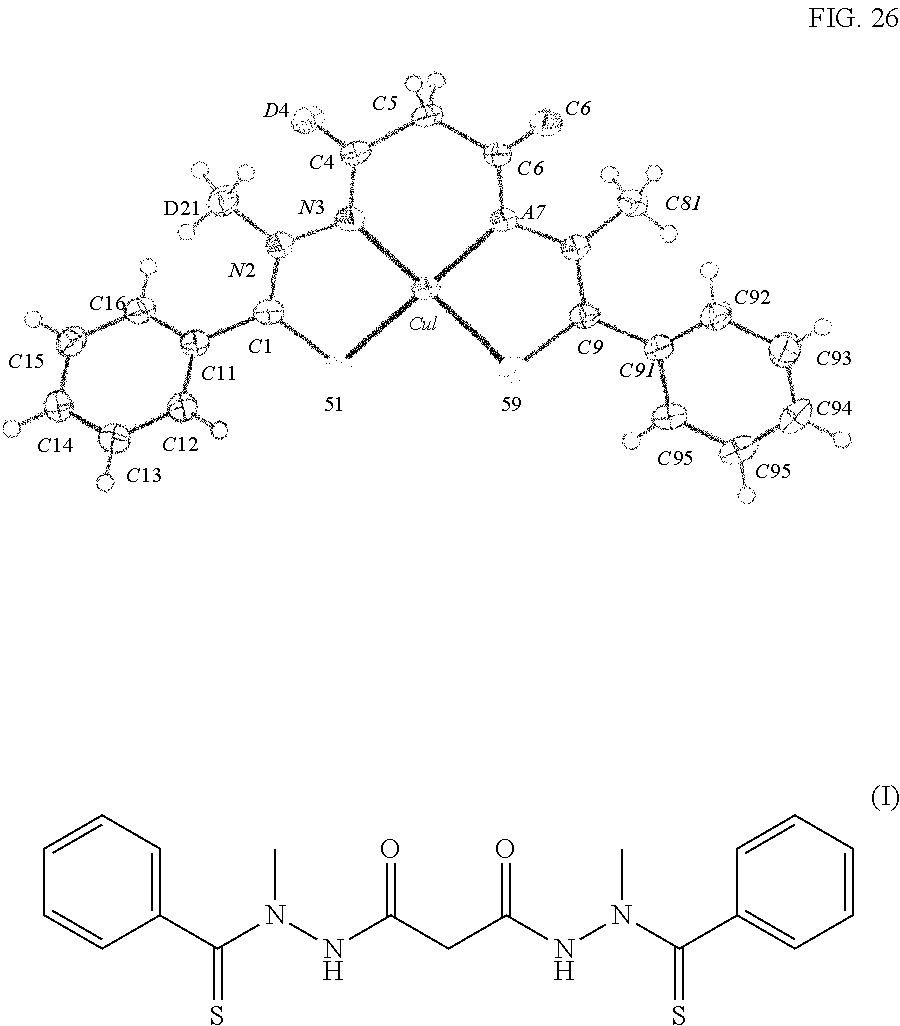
[C95].[C95].[C94].[C93].[C92].[C11].[C1].[C12].[C13].[C14].[C15].[C16].[D21].[N2].[N3].[C5].[C6].[C6].[A7].[C9].[C91].[C81].[C4].[D4].C1(C(N(NC(CC(NN(C(C2=CC=CC=C2)=S)C)=O)=O)C)=S)=CC=CC=C1
